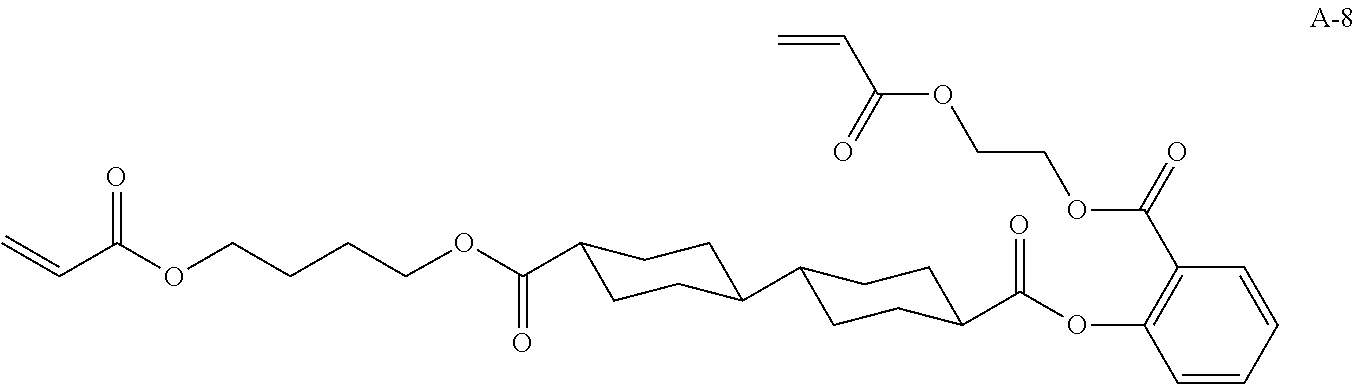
C=CC(OCCCCOC(C1CCC(C2CCC(C(OC3=C(C(=O)OCCOC(C=C)=O)C=CC=C3)=O)CC2)CC1)=O)=O
